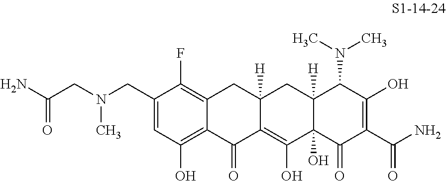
C1(CN(CC(N)=O)C)=CC(O)=C2C(=C1F)CC1([H])C(=C(O)C3(O)C([H])(C1)C(N(C)C)C(O)=C(C(N)=O)C3=O)C2=O
